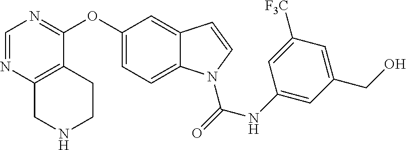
C1(OC2=NC=NC3=C2CCNC3)=CC=C2C(=C1)C=CN2C(=O)NC1=CC(CO)=CC([F3C])=C1
